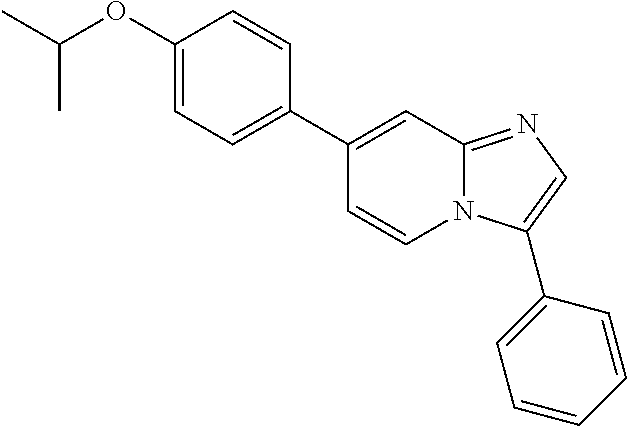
C1(C2=CC=C(OC(C)C)C=C2)=CC2=NC=C(C3=CC=CC=C3)N2C=C1
